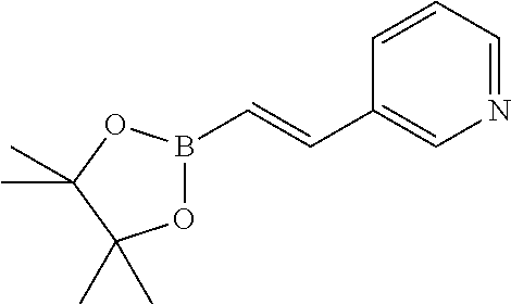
O1B(C=CC2=CN=CC=C2)OC(C)(C)C1(C)C
